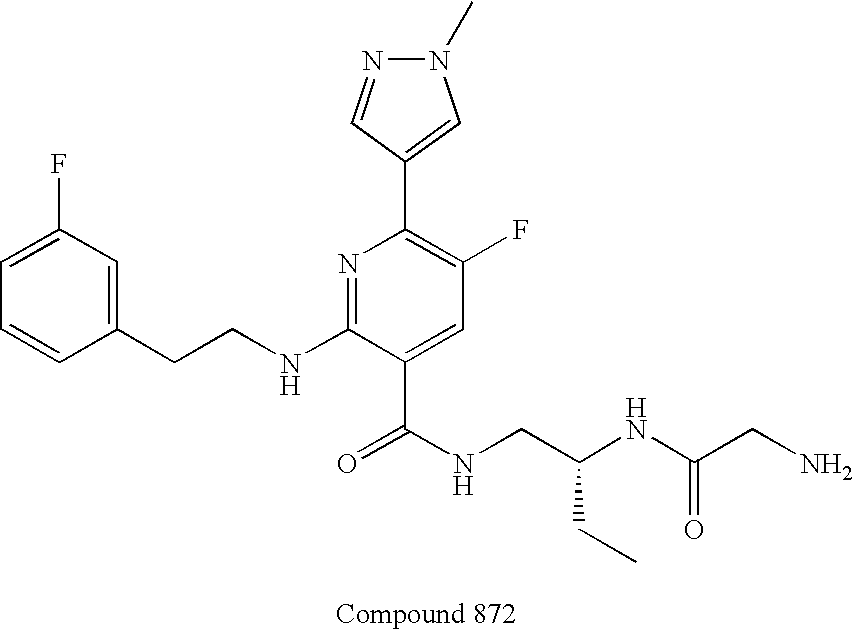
C1=CC(CCNC2=NC(C3=CN(C)N=C3)=C(F)C=C2C(=O)NCC(NC(CN)=O)CC)=CC(F)=C1
